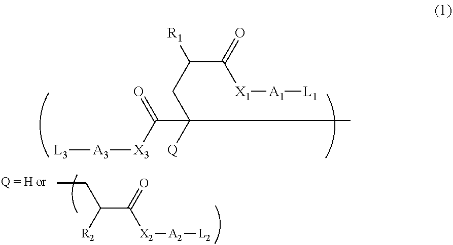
[X1](C(C(CC([Q])(C)C([X3][A3][L3])=O)[R1])=O)[A1][L1].CCC(C(=O)[X2][A2][L2])[R2]
